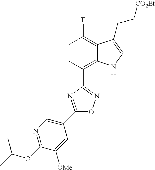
C1=CC(C2=NOC(C3=CN=C(OC(C)C)C([OMe])=C3)=N2)=C2C(=C1F)C(CC[CO2Et])=CN2
